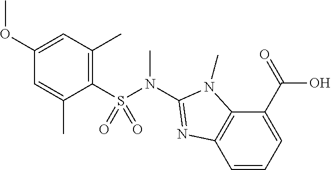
C1(S(N(C2=NC3=C(N2C)C(C(=O)O)=CC=C3)C)(=O)=O)=C(C)C=C(OC)C=C1C
